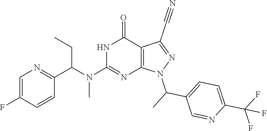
C1=C(F)C=CC(C(N(C2=NC3=C(C(=O)N2)C(C#N)=NN3C(C)C2=CC=C(C(F)(F)F)N=C2)C)CC)=N1
